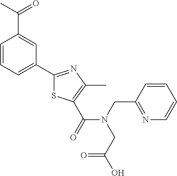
C1=CC=C(C2=NC(C)=C(C(=O)N(CC3=NC=CC=C3)CC(O)=O)S2)C=C1C(C)=O
